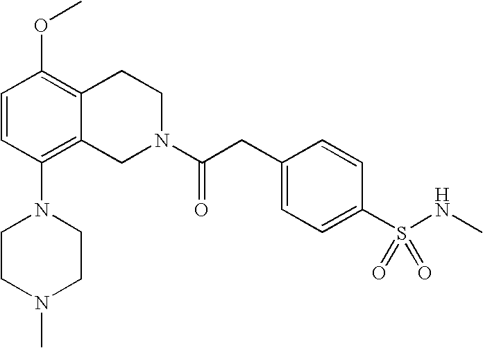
O(C1=C2C(=C(N3CCN(C)CC3)C=C1)CN(C(CC1=CC=C(S(NC)(=O)=O)C=C1)=O)CC2)C
